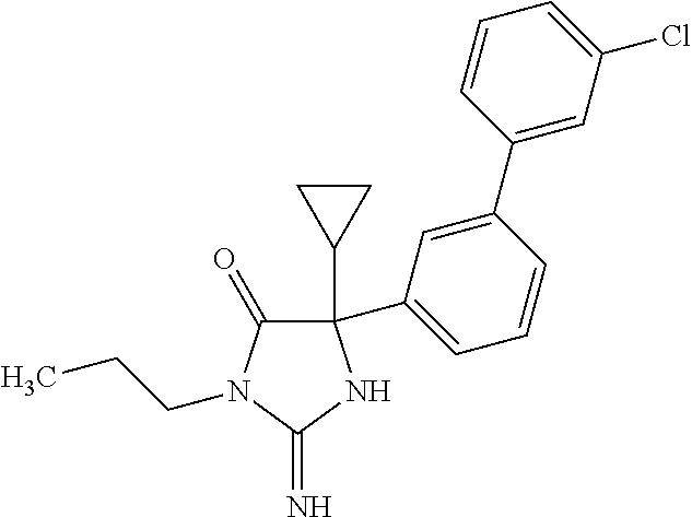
C1(C2CC2)(C2=CC=CC(C3=CC(Cl)=CC=C3)=C2)C(=O)N(CCC)C(=N)N1
